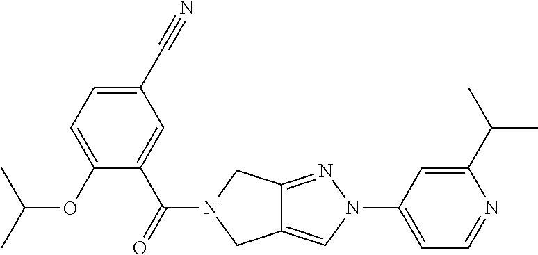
C1(C#N)=CC=C(OC(C)C)C(C(=O)N2CC3=CN(C4=CC=NC(C(C)C)=C4)N=C3C2)=C1
